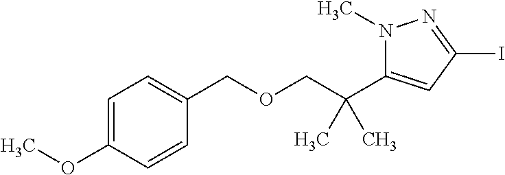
C1=C(OC)C=CC(COCC(C2=CC(I)=NN2C)(C)C)=C1
